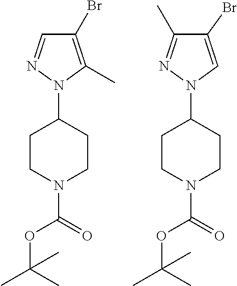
N1(C(OC(C)(C)C)=O)CCC(N2N=CC(Br)=C2C)CC1.O(C(=O)N1CCC(N2N=C(C)C(Br)=C2)CC1)C(C)(C)C
